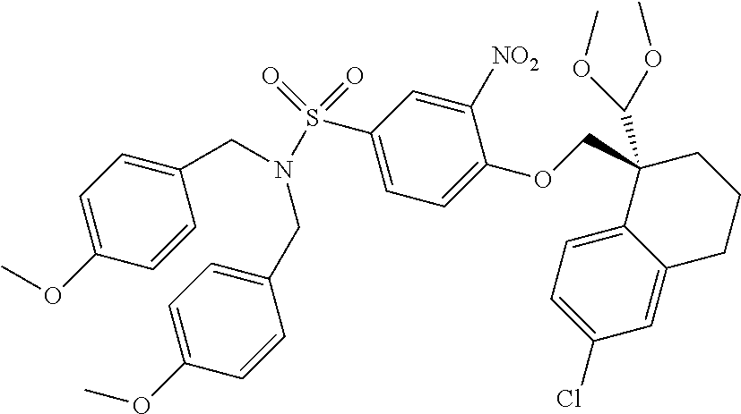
C1(S(=O)(=O)N(CC2=CC=C(OC)C=C2)CC2=CC=C(OC)C=C2)=CC=C(OCC2(C(OC)OC)C3=CC=C(Cl)C=C3CCC2)C([NO2])=C1
